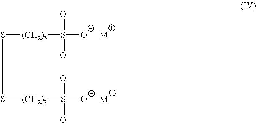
S([(CH2)3]S([O-])(=O)=O)S[(CH2)3]S([O-])(=O)=O.[M].[M]
